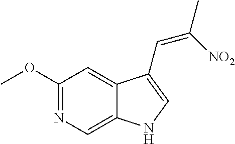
C1(OC)=NC=C2C(=C1)C(C=C([NO2])C)=CN2
